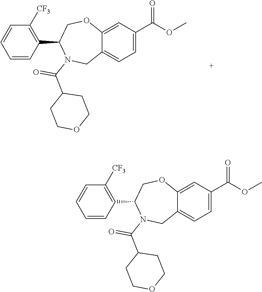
C12=CC=C(C(=O)OC)C=C1OCC(C1=C([CF3])C=CC=C1)N(C(C1CCOCC1)=O)C2.C1(C(=O)N2CC3=CC=C(C(=O)OC)C=C3OCC2C2=C([CF3])C=CC=C2)CCOCC1
